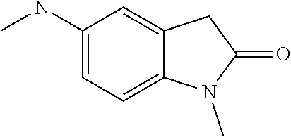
C1(NC)=CC=C2C(=C1)CC(=O)N2C
